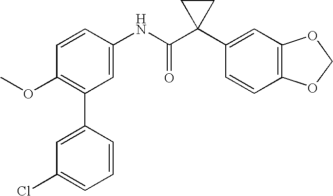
C1=CC(NC(C2(C3=CC4=C(C=C3)OCO4)CC2)=O)=CC(C2=CC(Cl)=CC=C2)=C1OC
